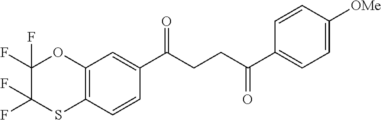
C12=C(C=CC(C(CCC(C3=CC=C([OMe])C=C3)=O)=O)=C1)SC(F)(F)C(F)(F)O2
